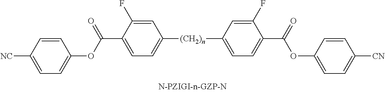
[(CH2)n](C1=CC=C(C(=O)OC2=CC=C([CN])C=C2)C(F)=C1)C1=CC=C(C(=O)OC2=CC=C([CN])C=C2)C(F)=C1
